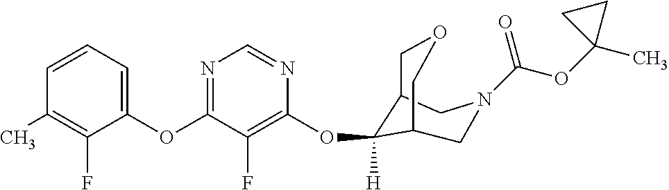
C1(OC2=NC=NC(OC3([H])C4COCC3CN(C(OC3(C)CC3)=O)C4)=C2F)=CC=CC(C)=C1F
